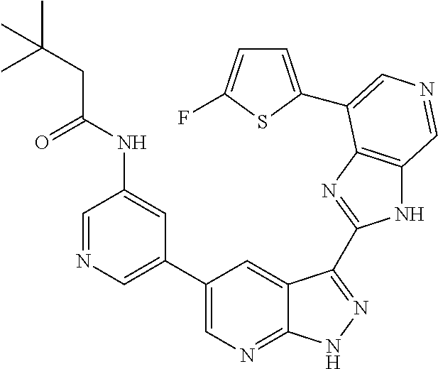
C1(C2=CN=CC(NC(CC(C)(C)C)=O)=C2)=CN=C2C(=C1)C(C1=NC3=C(N1)C=NC=C3C1=CC=C(F)S1)=NN2
